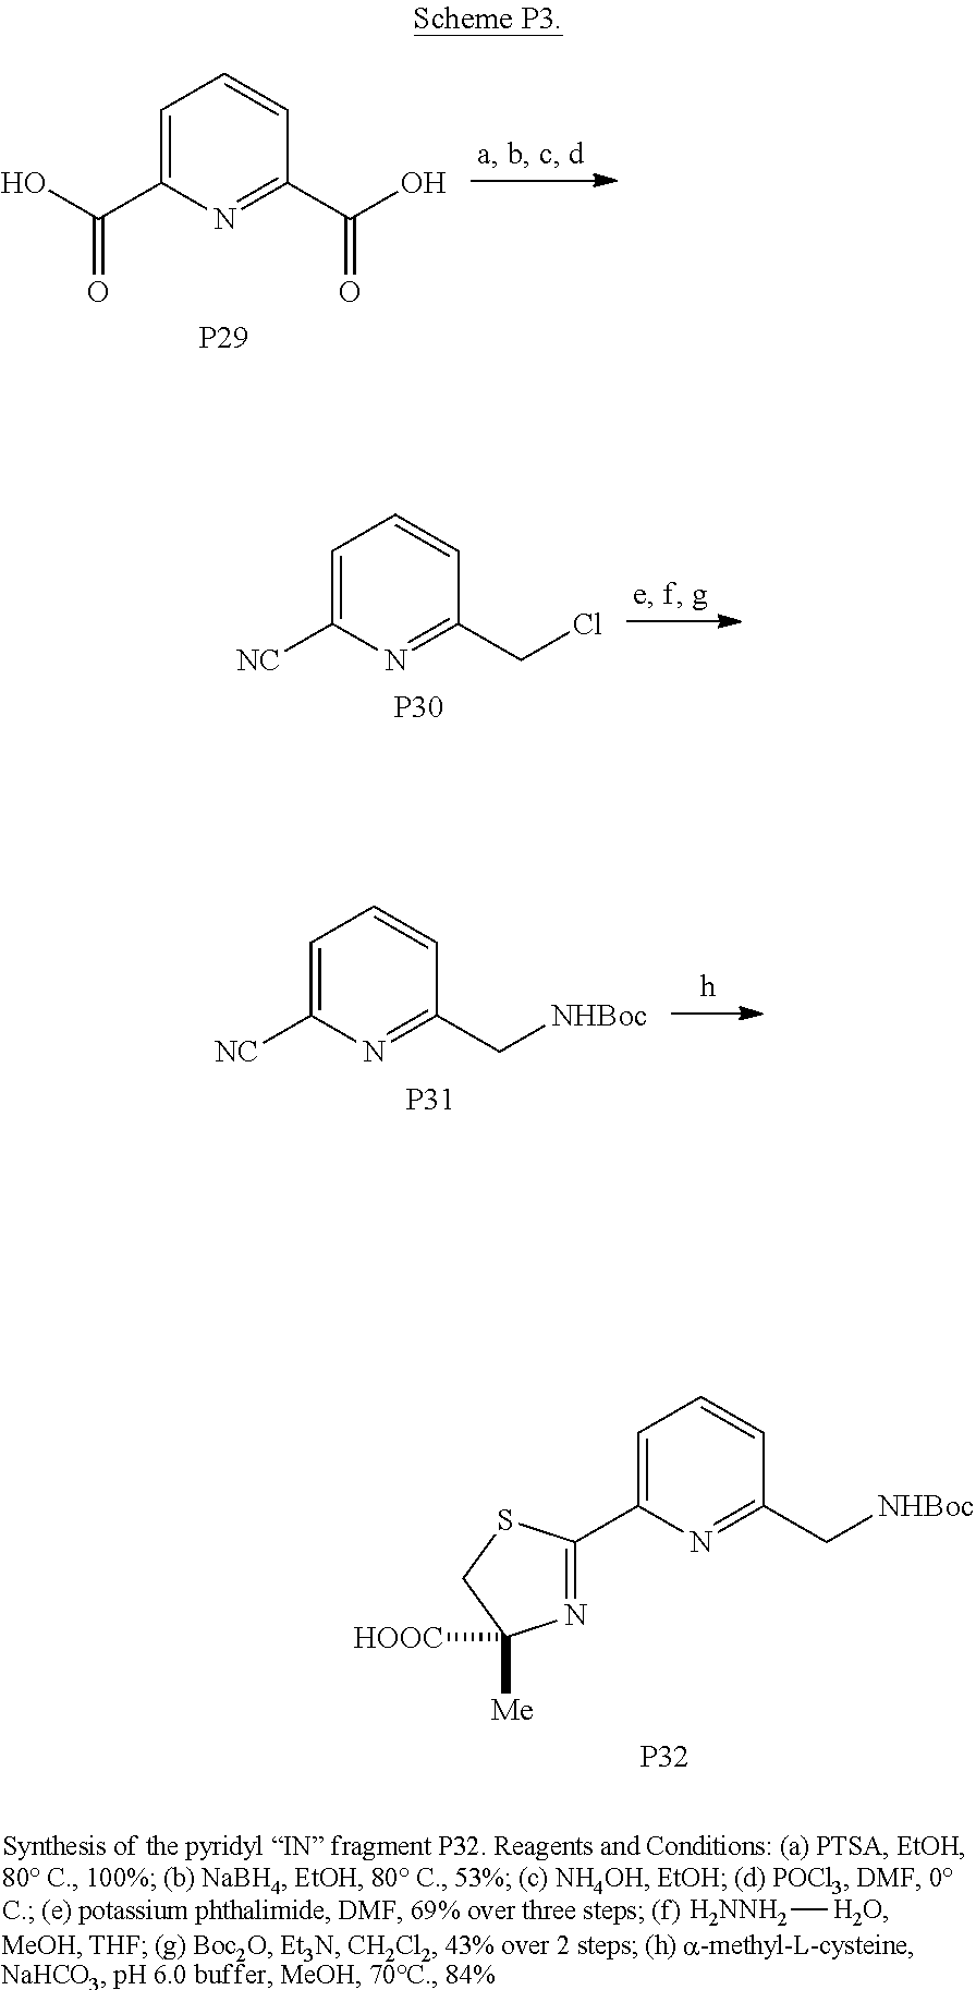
[H2NNH2][H2O].C1=C(C(O)=O)N=C(C(O)=O)C=C1.[P29].C1=C([NC])N=C(CCl)C=C1.[P30].C1=C([NC])N=C(C[NHBoc])C=C1.[P31].C1=C(C2=NC([Me])([HOOC])CS2)N=C(C[NHBoc])C=C1.[P32]
